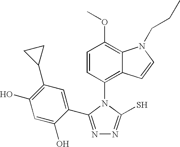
C1=CC(N2C(S)=NN=C2C2=CC(C3CC3)=C(O)C=C2O)=C2C(=C1OC)N(CCC)C=C2
